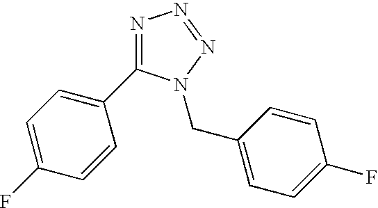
N1=C(C2=CC=C(F)C=C2)N(CC2=CC=C(F)C=C2)N=N1
